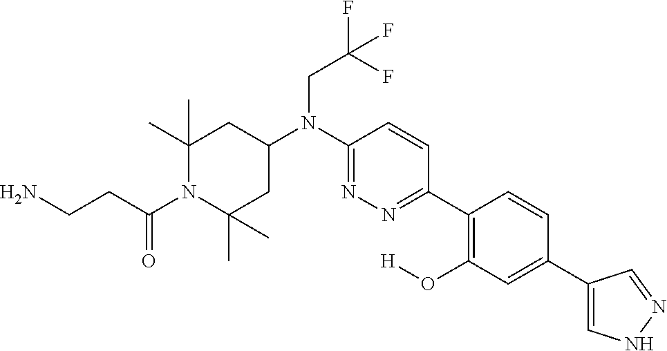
C1(C)(C)CC(N(C2=NN=C(C3=C(O[H])C=C(C4=CNN=C4)C=C3)C=C2)CC(F)(F)F)CC(C)(C)N1C(CCN)=O
